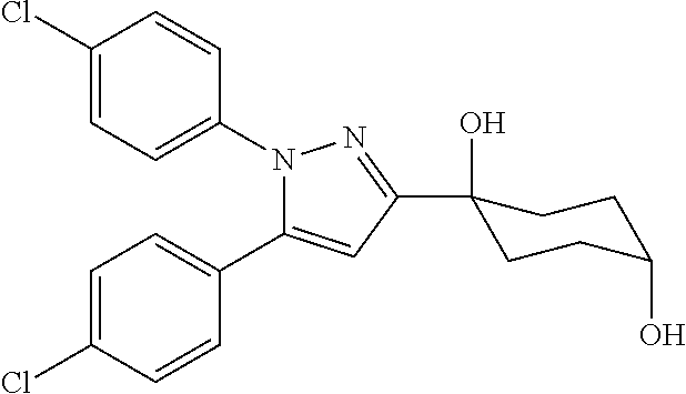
C1(Cl)=CC=C(N2C(C3=CC=C(Cl)C=C3)=CC(C3(O)CCC(O)CC3)=N2)C=C1
